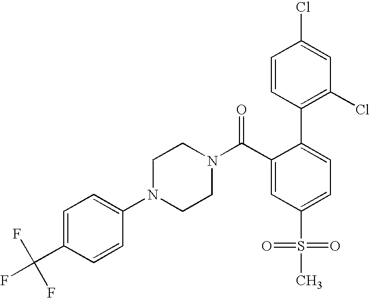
C1(C(F)(F)F)=CC=C(N2CCN(C(C3=CC(S(=O)(=O)C)=CC=C3C3=C(Cl)C=C(Cl)C=C3)=O)CC2)C=C1
